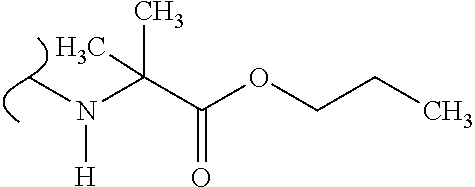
C(C(OCCC)=O)(N([H])C)(C)C
